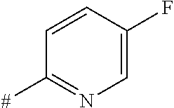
C1=CC(F)=CN=C1[#]
